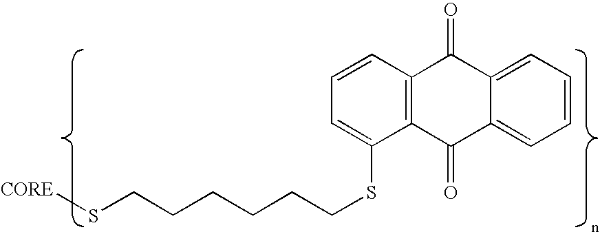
[CORE]SCCCCCCSC1=CC=CC2=C1C(=O)C1=CC=CC=C1C2=O
